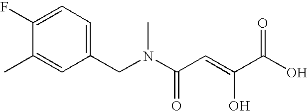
C1(C)=CC(CN(C(C=C(C(O)=O)O)=O)C)=CC=C1F
